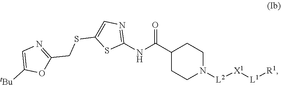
C1(C(NC2=NC=C(SCC3=NC=C([tBu])O3)S2)=O)CCN([L2][X1][L1][R1])CC1
